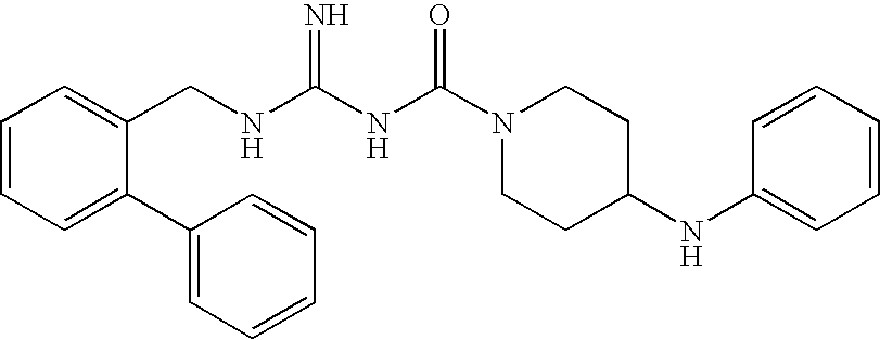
C1=CC=C(C2=CC=CC=C2)C(CNC(NC(N2CCC(NC3=CC=CC=C3)CC2)=O)=N)=C1
